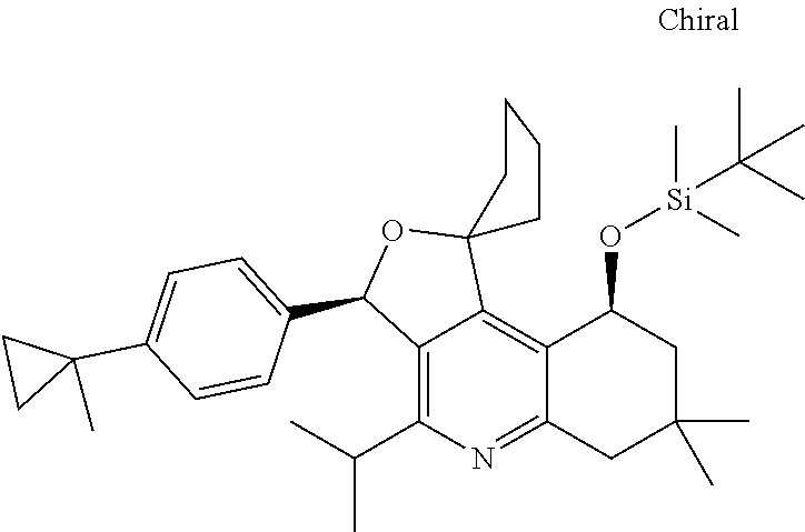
CC(C)C1=C2C(=C3C(=N1)CC(C)(C)CC3O[Si](C)(C)C(C)(C)C)C1(OC2C2=CC=C(C3(C)CC3)C=C2)CCCC1
